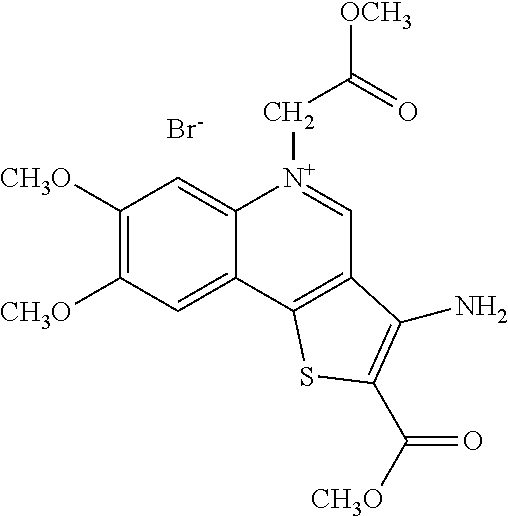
[Br-].C1([CH3O])=C([CH3O])C=C2C(=C1)[N+](CC(=O)[OCH3])=CC1=C2SC(C([CH3O])=O)=C1N
